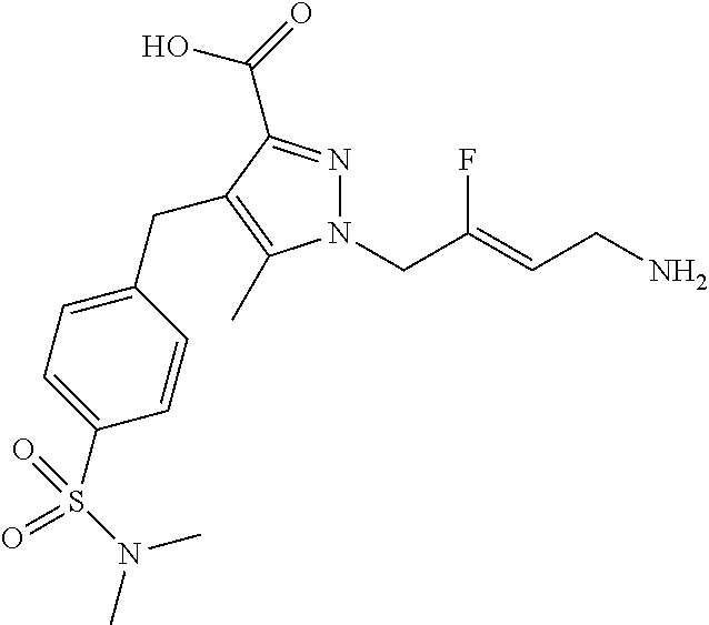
N1=C(C(=O)O)C(CC2=CC=C(S(N(C)C)(=O)=O)C=C2)=C(C)N1CC(=CCN)F
